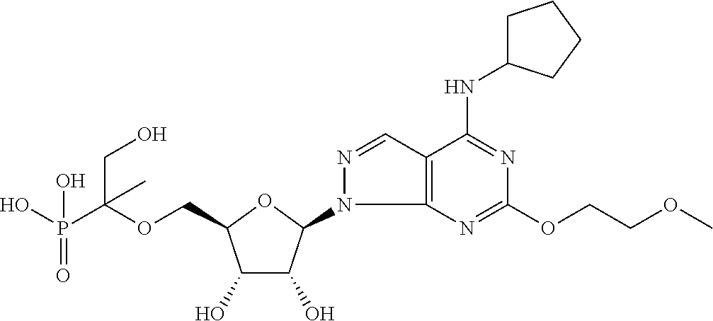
C(OCC1C(O)C(O)C(N2C3=C(C=N2)C(NC2CCCC2)=NC(OCCOC)=N3)O1)(P(O)(=O)O)(CO)C
